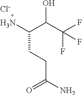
NC(C(C(F)(F)F)O)CCC(N)=O.[Cl-]
